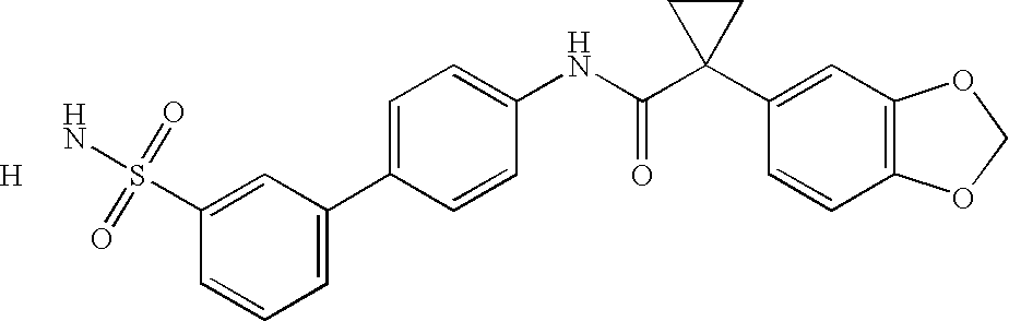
C1=C(C2=CC=CC(S(=O)(=O)N)=C2)C=CC(NC(C2(C3=CC4=C(C=C3)OCO4)CC2)=O)=C1.[H]
